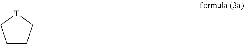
C1CC[T]C1
